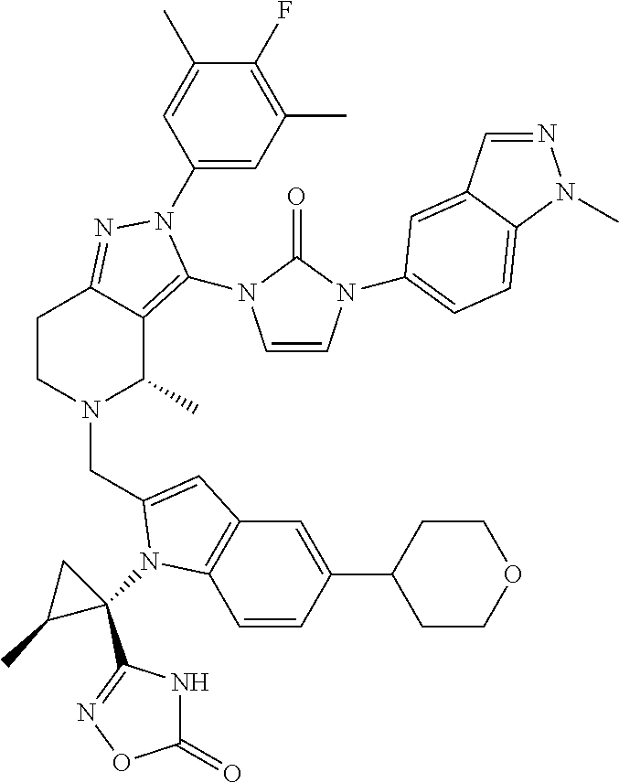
C1(N2C(N3C=CN(C4=CC=C5C(=C4)C=NN5C)C3=O)=C3C(C)N(CC4=CC5=C(C=CC(C6CCOCC6)=C5)N4C4(C5=NOC(=O)N5)CC4C)CCC3=N2)=CC(C)=C(F)C(C)=C1
